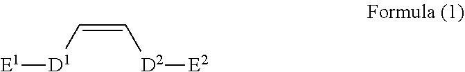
C([D1][E1])=C[D2][E2]
